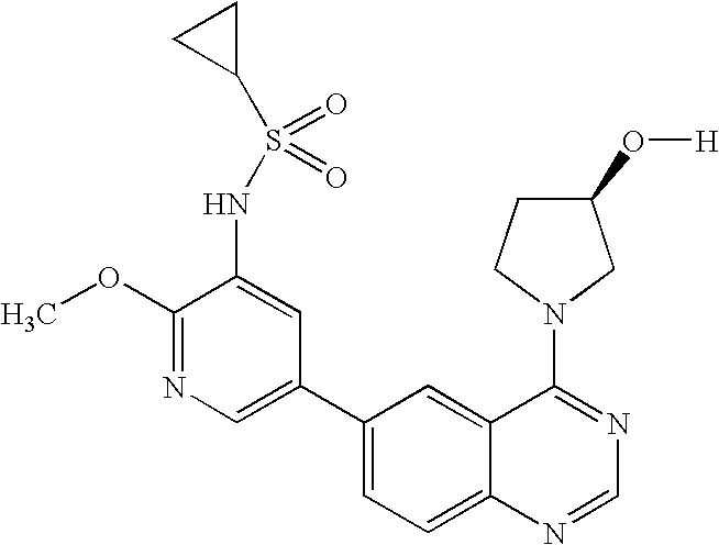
C1(OC)=NC=C(C2=CC=C3C(=C2)C(N2CC(O[H])CC2)=NC=N3)C=C1NS(C1CC1)(=O)=O
